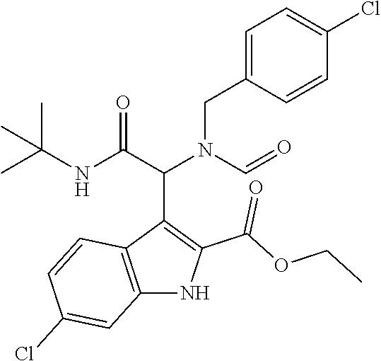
C12=C(C(C(C(NC(C)(C)C)=O)N(C=O)CC3=CC=C(Cl)C=C3)=C(C(OCC)=O)N1)C=CC(Cl)=C2
